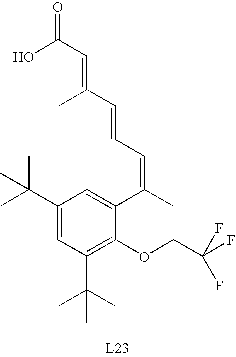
C1(C(C)(C)C)=CC(C(C)(C)C)=C(OCC(F)(F)F)C(C(C)=CC=CC(=CC(O)=O)C)=C1
